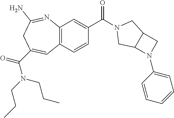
C12=C(C=CC(C(N3CC4C(C3)CN4C3=CC=CC=C3)=O)=C1)C=C(C(N(CCC)CCC)=O)CC(N)=N2
